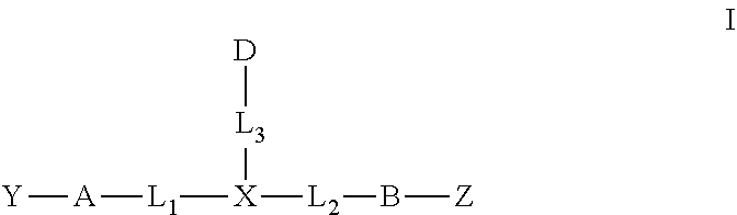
[L3]([X]([L1][A][Y])[L2]B[Z])[D]
